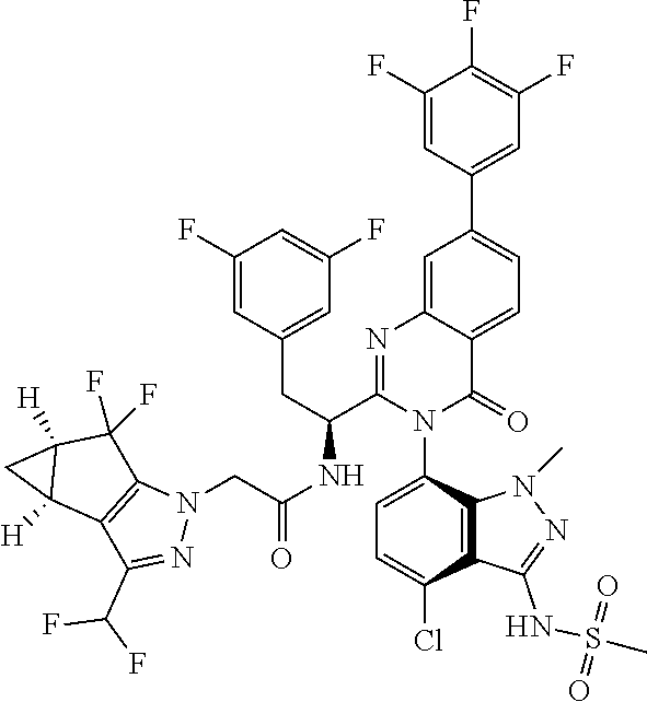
C1(F)=CC(C2=CC=C3C(=C2)N=C(C(CC2=CC(F)=CC(F)=C2)NC(=O)CN2C4=C(C(C(F)F)=N2)C2([H])C([H])(C4(F)F)C2)N(C2=CC=C(Cl)C4=C2N(C)N=C4NS(C)(=O)=O)C3=O)=CC(F)=C1F
